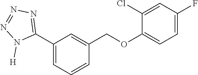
C1(C2=NN=NN2[H])=CC=CC(COC2=CC=C(F)C=C2Cl)=C1
